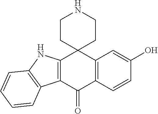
N1CCC2(CC1)C1=C(C(=O)C3=C2NC2=C3C=CC=C2)C=CC(O)=C1
